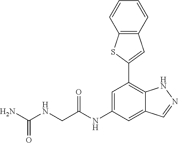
C1=C(NC(=O)CNC(N)=O)C=C2C(=C1C1=CC3=C(S1)C=CC=C3)NN=C2
